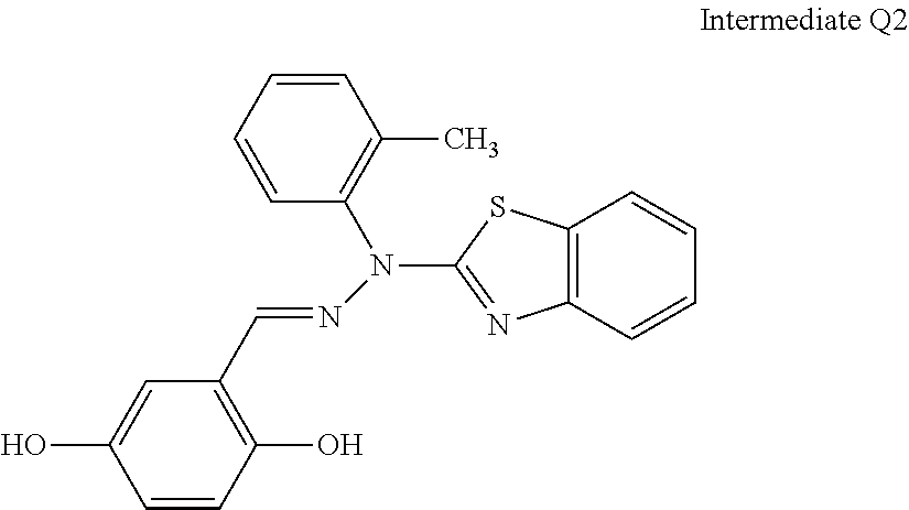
C1(C=NN(C2=C(C)C=CC=C2)C2=NC3=C(S2)C=CC=C3)=C(O)C=CC(O)=C1
